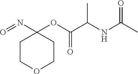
C1COCCC1(N=O)OC(C(NC(C)=O)C)=O
